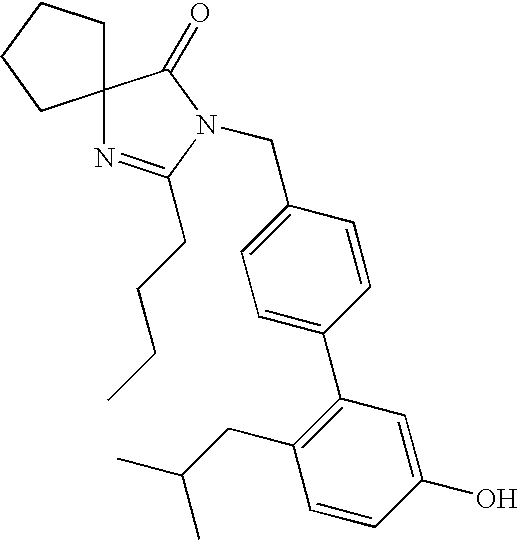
C1=C(CN2C(CCCC)=NC3(C2=O)CCCC3)C=CC(C2=C(CC(C)C)C=CC(O)=C2)=C1
